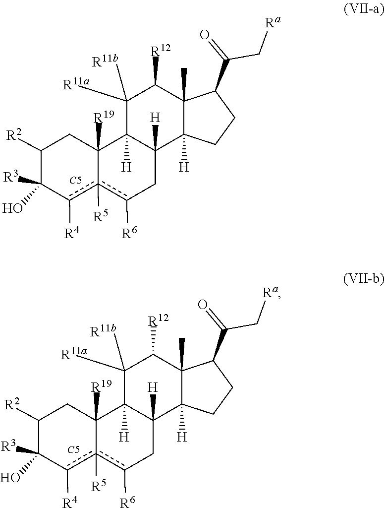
[R11b]C1([R11a])C2([H])C3([R19])CC([R2])C([R3])(O)c([R4])c3([R5])c([R6])CC2([H])C2([H])C(C)(C1[R12])C(C(=O)C[Ra])CC2.[C5].[R11b]C1([R11a])C2([H])C3([R19])CC([R2])C([R3])(O)c([R4])c3([R5])c([R6])CC2([H])C2([H])C(C)(C1[R12])C(C(=O)C[Ra])CC2.[C5]
